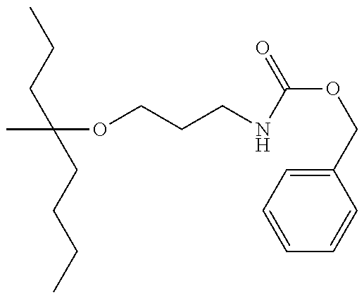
CC(OCCCNC(=O)OCC1=CC=CC=C1)(CCC)CCCC
